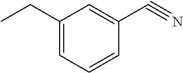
C1(CC)=CC=CC(C#N)=C1
